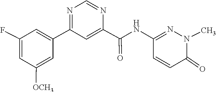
C1(C2=CC(F)=CC([OCH3])=C2)=NC=NC(C(NC2=NN(C)C(=O)C=C2)=O)=C1
